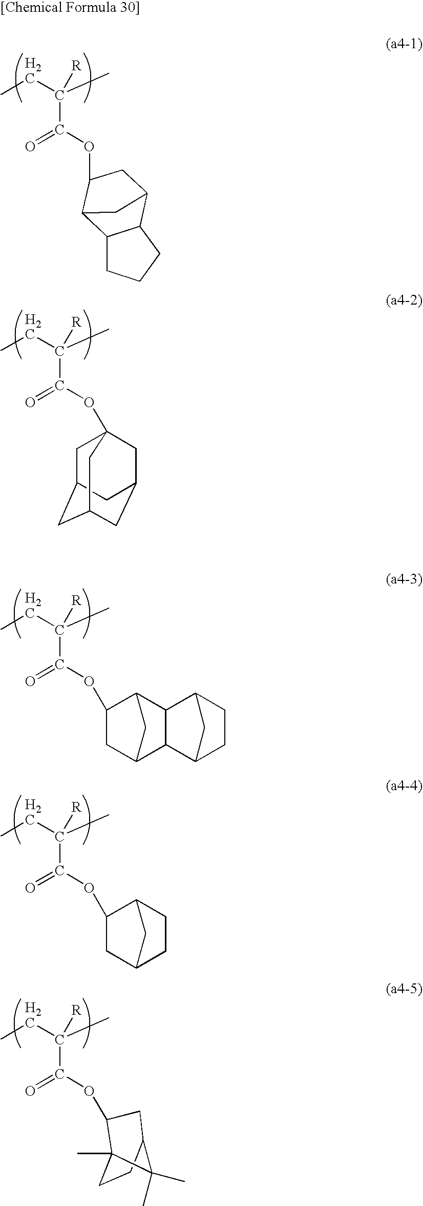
CCC(C)([R])C(=O)OC1CC2CC1C1CCCC21.CCC(C)([R])C(=O)OC12CC3CC(CC(C1)C3)C2.CCC(C)([R])C(=O)OC1CC2CC1C1C2C2CCC1C2.CCC(C)([R])C(=O)OC1CC2CC1CC2.CCC(C)([R])C(=O)OC1C2(C)CCC(C2(C)C)C1
